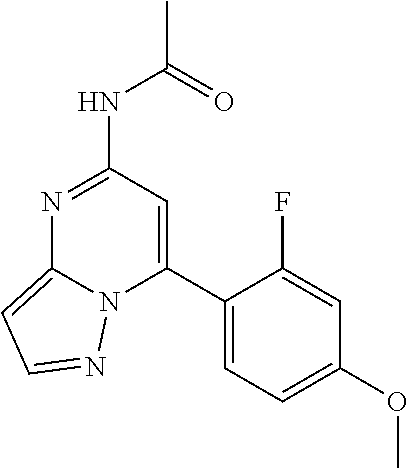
O(C1=CC=C(C2=CC(NC(C)=O)=NC3=CC=NN23)C(F)=C1)C
